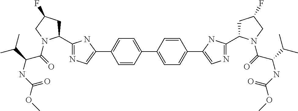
C1(C2=NC=C(C3=CC=C(C4=CC=C(C5=CN=C(C6CC(F)CN6C(C(NC(=O)OC)C(C)C)=O)N5)C=C4)C=C3)N2)CC(F)CN1C(=O)C(C(C)C)NC(=O)OC
